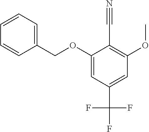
C1(OCC2=CC=CC=C2)=CC(C(F)(F)F)=CC(OC)=C1C#N
